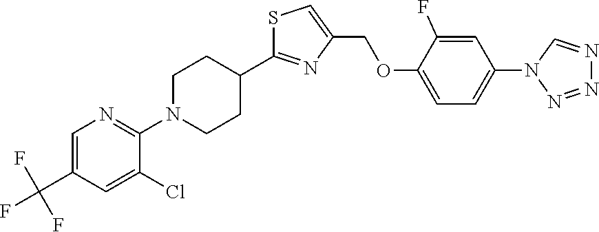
S1C(C2CCN(C3=NC=C(C(F)(F)F)C=C3Cl)CC2)=NC(COC2=CC=C(N3C=NN=N3)C=C2F)=C1
